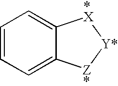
C1=CC=C2C(=C1)[*X][Y*][Z*]2
